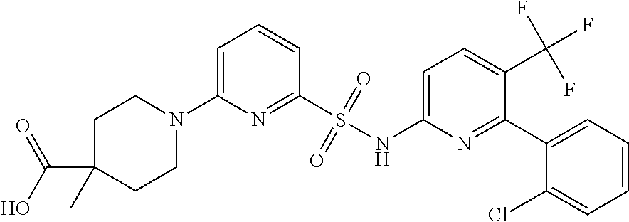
C1=C(N2CCC(C(O)=O)(C)CC2)N=C(S(NC2=CC=C(C(F)(F)F)C(C3=CC=CC=C3Cl)=N2)(=O)=O)C=C1
